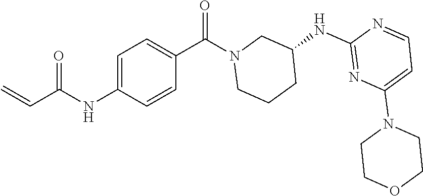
C1(NC2=NC(N3CCOCC3)=CC=N2)CN(C(=O)C2=CC=C(NC(=O)C=C)C=C2)CCC1
